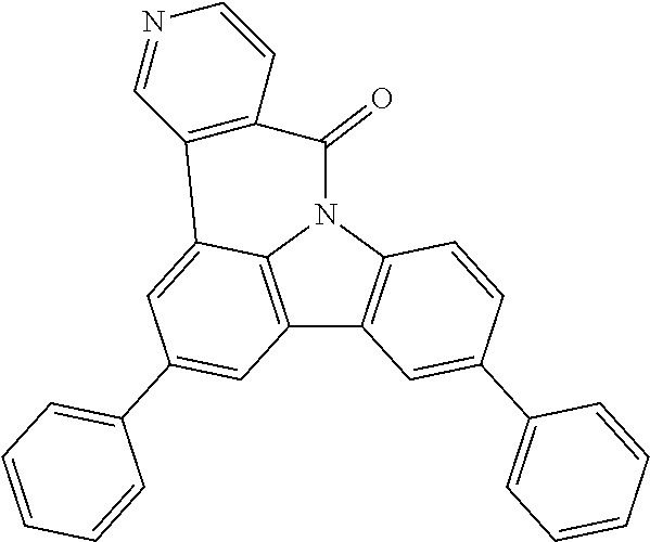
N1=CC2=C(C=C1)C(=O)N1C3=C(C4=C1C2=CC(C1=CC=CC=C1)=C4)C=C(C1=CC=CC=C1)C=C3
